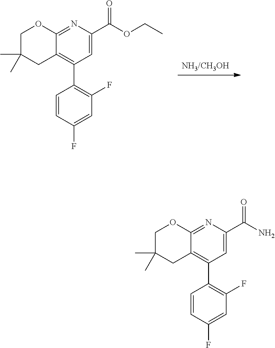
[NH3/CH3OH].C1(C(OCC)=O)=CC(C2=C(F)C=C(F)C=C2)=C2C(=N1)OCC(C)(C)C2.C1(C(N)=O)=CC(C2=C(F)C=C(F)C=C2)=C2C(=N1)OCC(C)(C)C2
